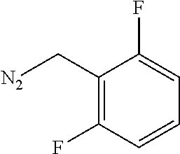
[N2]CC1=C(F)C=CC=C1F
